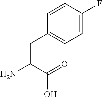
C(C(=O)O)(N)CC1=CC=C(F)C=C1
